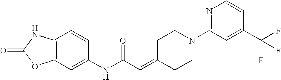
C1(NC(C=C2CCN(C3=NC=CC(C(F)(F)F)=C3)CC2)=O)=CC2=C(C=C1)NC(=O)O2
